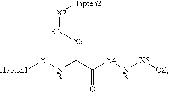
O=C(C([NR][X1][Hapten1])[X3][RN][X2][Hapten2])[X4][NR][X5][OZ]
